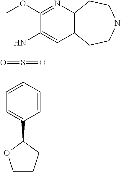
C1(OC)=NC2=C(C=C1NS(C1=CC=C(C3OCCC3)C=C1)(=O)=O)CCN(C)CC2
